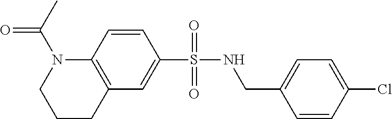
C12=C(C=C(S(NCC3=CC=C(Cl)C=C3)(=O)=O)C=C1)CCCN2C(C)=O
